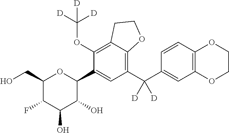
C12=C(OCCO1)C=C(C(C1=C3C(=C(OC([D])([D])[D])C(C4OC(CO)C(F)C(O)C4O)=C1)CCO3)([D])[D])C=C2
